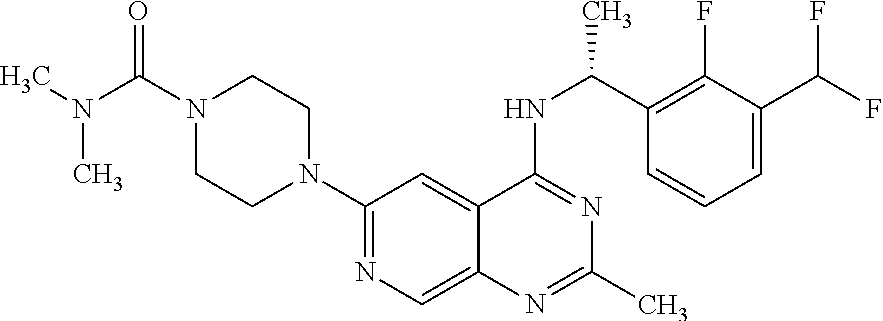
C1(N2CCN(C(N(C)C)=O)CC2)=NC=C2C(=C1)C(NC(C1=C(F)C(C(F)F)=CC=C1)C)=NC(C)=N2
